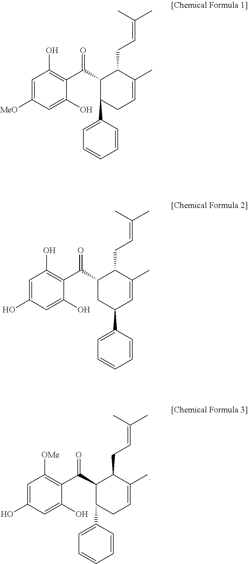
C1=C(O)C=C(O)C(C(=O)C2C(C3=CC=CC=C3)CC=C(C)C2CC=C(C)C)=C1[OMe].C1=C([MeO])C=C(O)C(C(=O)C2C(C3=CC=CC=C3)CC=C(C)C2CC=C(C)C)=C1O.C1=C(O)C=C(O)C(C(=O)C2CC(C3=CC=CC=C3)C=C(C)C2CC=C(C)C)=C1O
